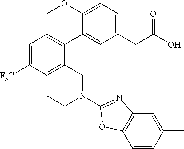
C1=C(OC)C(C2=CC=C([F3C])C=C2CN(CC)C2=NC3=C(C=CC(C)=C3)O2)=CC(CC(O)=O)=C1
